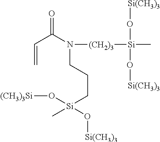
C(C(N(CCC[Si](O[(CH3)3Si])(C)O[Si(CH3)3])[(CH2)3][Si](C)(O[Si(CH3)3])O[Si(CH3)3])=O)=C
